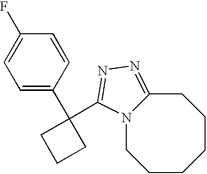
N12CCCCCCC1=NN=C2C1(C2=CC=C(F)C=C2)CCC1
